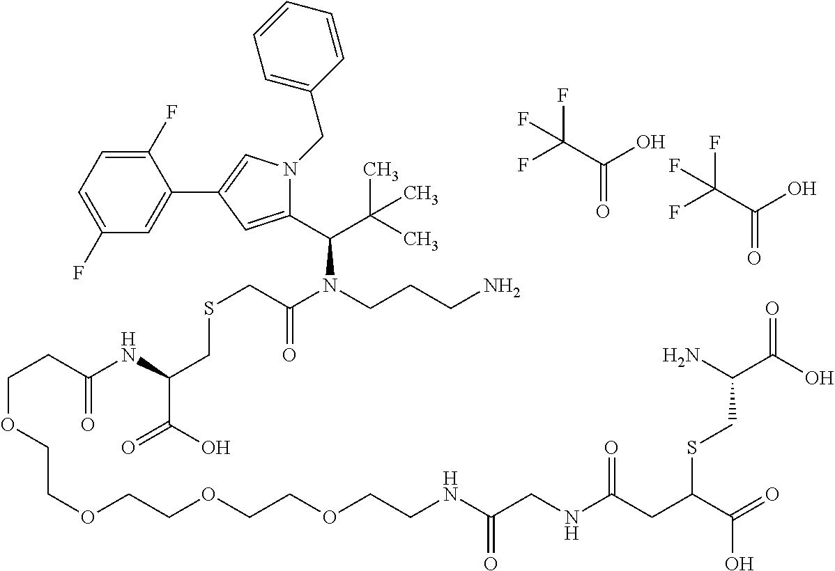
C1(F)=CC=C(F)C=C1C1=CN(CC2=CC=CC=C2)C(C(C(C)(C)C)N(C(=O)CSCC(NC(=O)CCOCCOCCOCCOCCNC(=O)CNC(=O)CC(C(=O)O)SCC(C(O)=O)N)C(=O)O)CCCN)=C1.FC(C(O)=O)(F)F.FC(C(O)=O)(F)F
